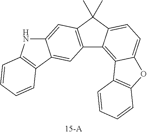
C12=C(C(C)(C)C3=CC=C4C(=C13)C1=C(O4)C=CC=C1)C=C1C(=C2)C2=C(N1)C=CC=C2
